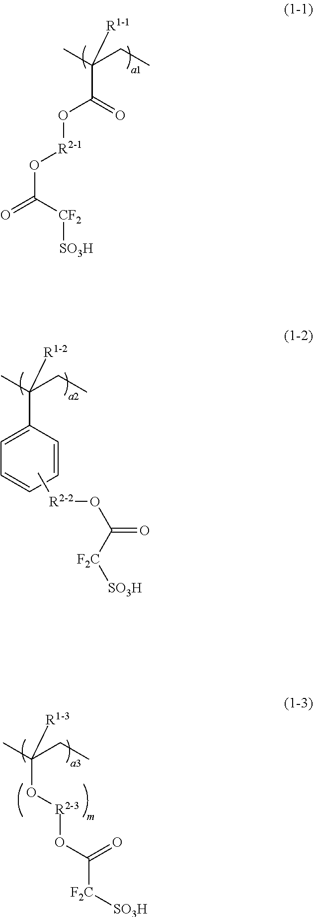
CC(CC)([R1-1])C(O[R2-1]OC(=O)[CF2][SO3H])=O.CC(CC)([R1-2])C1=CC=CC=C1.C[R2-2]OC(=O)[F2C][SO3H].CC(CC)([R1-3])O[R2-3]OC([F2C][SO3H])=O
